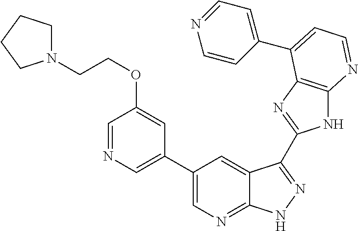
C1(C2=CN=C3C(=C2)C(C2=NC4=C(N2)N=CC=C4C2=CC=NC=C2)=NN3)=CN=CC(OCCN2CCCC2)=C1
